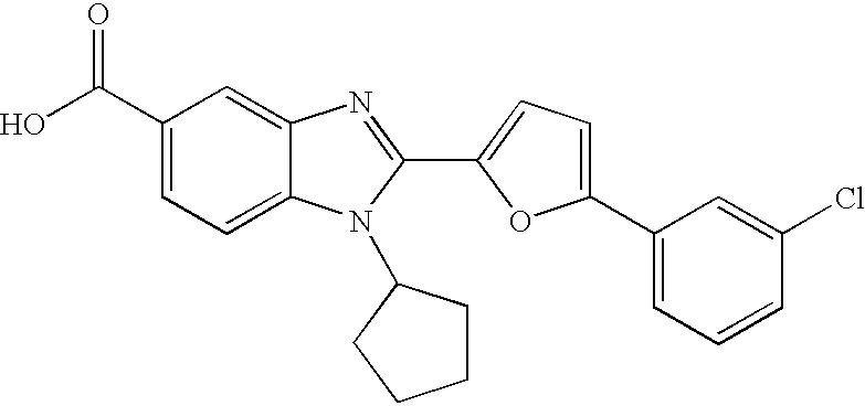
C1(C(O)=O)=CC=C2C(=C1)N=C(C1=CC=C(C3=CC=CC(Cl)=C3)O1)N2C1CCCC1
